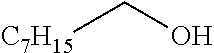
[C7H15]CO
